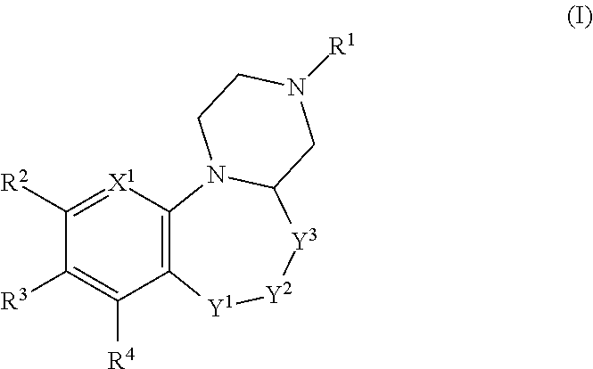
[X1]1=C([R2])C([R3])=C([R4])C2=C1N1C([Y3][Y2][Y1]2)CN([R1])CC1
